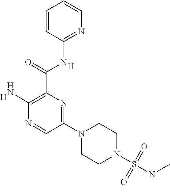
C(C1=C(N)N=CC(N2CCN(S(N(C)C)(=O)=O)CC2)=N1)(=O)NC1=NC=CC=C1.[H].[H]
